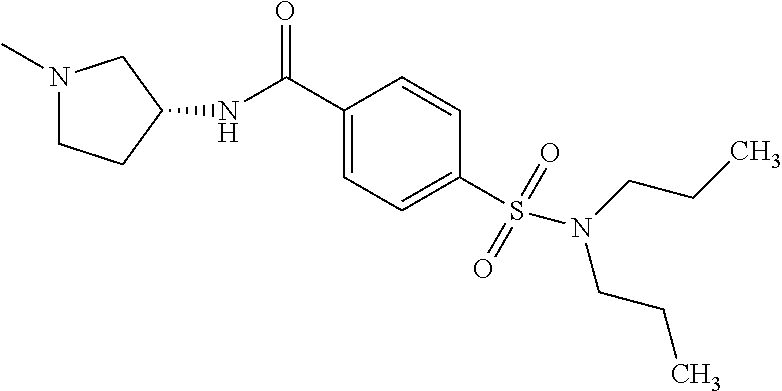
N1(C)CCC(NC(C2=CC=C(S(=O)(=O)N(CCC)CCC)C=C2)=O)C1
